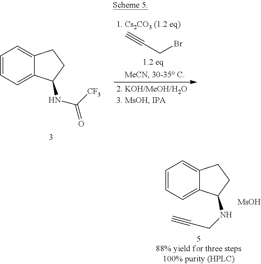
C1=CC=C2C(=C1)CCC2NC([CF3])=O.C(CBr)#C.C1=CC=C2C(=C1)CCC2NCC#C.[MsOH]
